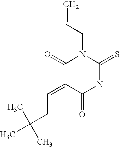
C(C=C1C(=O)N(CC=C)C(=S)NC1=O)C(C)(C)C
